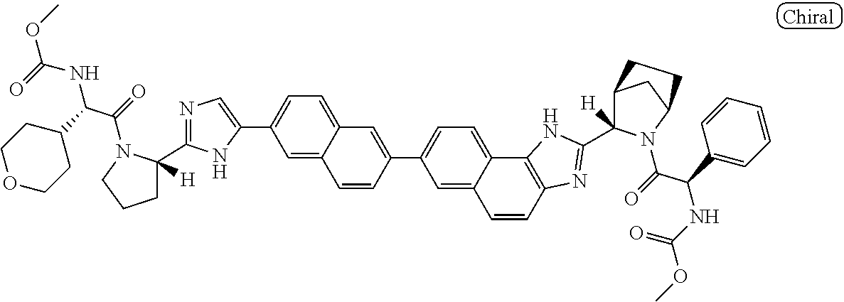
C1(C2=CC=C3C(=C2)C=CC(C2=CC=C4C(=C2)C=CC2=C4NC(C4([H])C5CC(N4C(C(C4=CC=CC=C4)NC(=O)OC)=O)CC5)=N2)=C3)=CN=C(C2([H])CCCN2C(=O)C(C2CCOCC2)NC(=O)OC)N1
